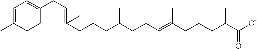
C(=C(CCCC(C)C(O)=O)C)CCC(CCCC(=CCC1=CC=C(C)C(C)C1)C)C
